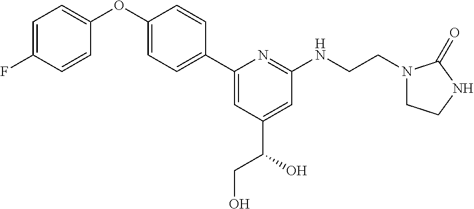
C1=C(F)C=CC(OC2=CC=C(C3=CC(C(O)CO)=CC(NCCN4CCNC4=O)=N3)C=C2)=C1
